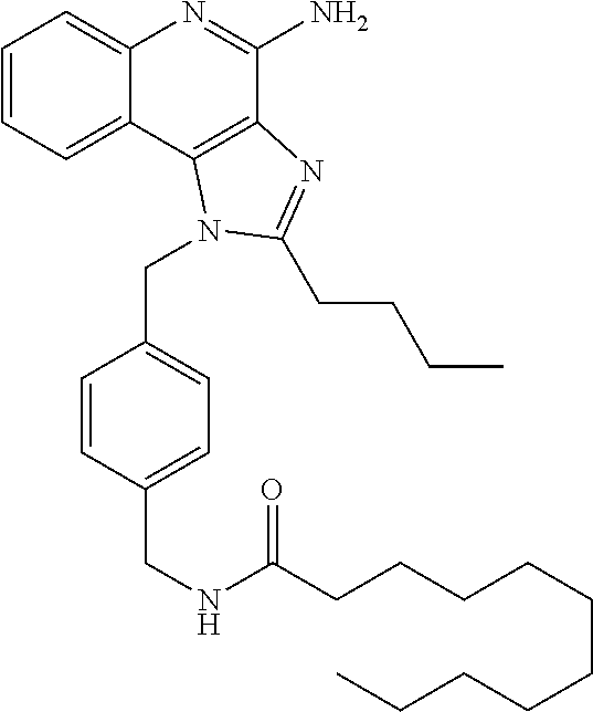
C1=CC=C2C(=C1)N=C(N)C1=C2N(CC2=CC=C(CNC(CCCCCCCCCC)=O)C=C2)C(CCCC)=N1
